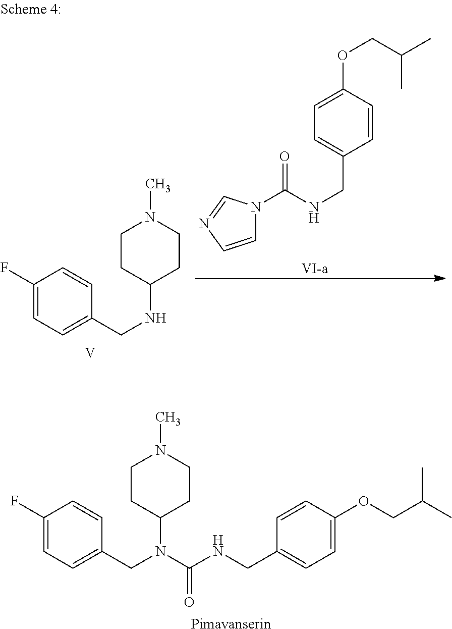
C1(F)=CC=C(CN(C2CCN(C)CC2)C(NCC2=CC=C(OCC(C)C)C=C2)=O)C=C1.[Pimavanserin].C1(OCC(C)C)=CC=C(CNC(=O)N2C=CN=C2)C=C1.[VI-a].C1(F)=CC=C(CNC2CCN(C)CC2)C=C1.[V]
